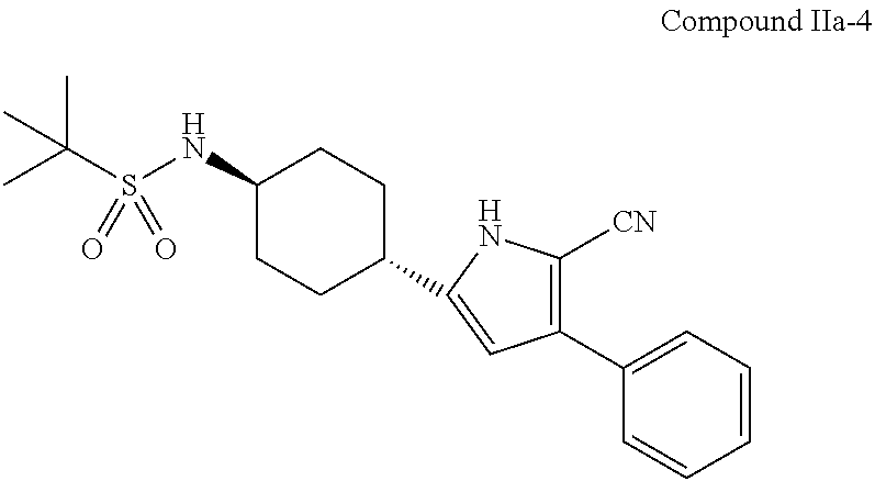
C1(NS(C(C)(C)C)(=O)=O)CCC(C2=CC(C3=CC=CC=C3)=C([CN])N2)CC1
